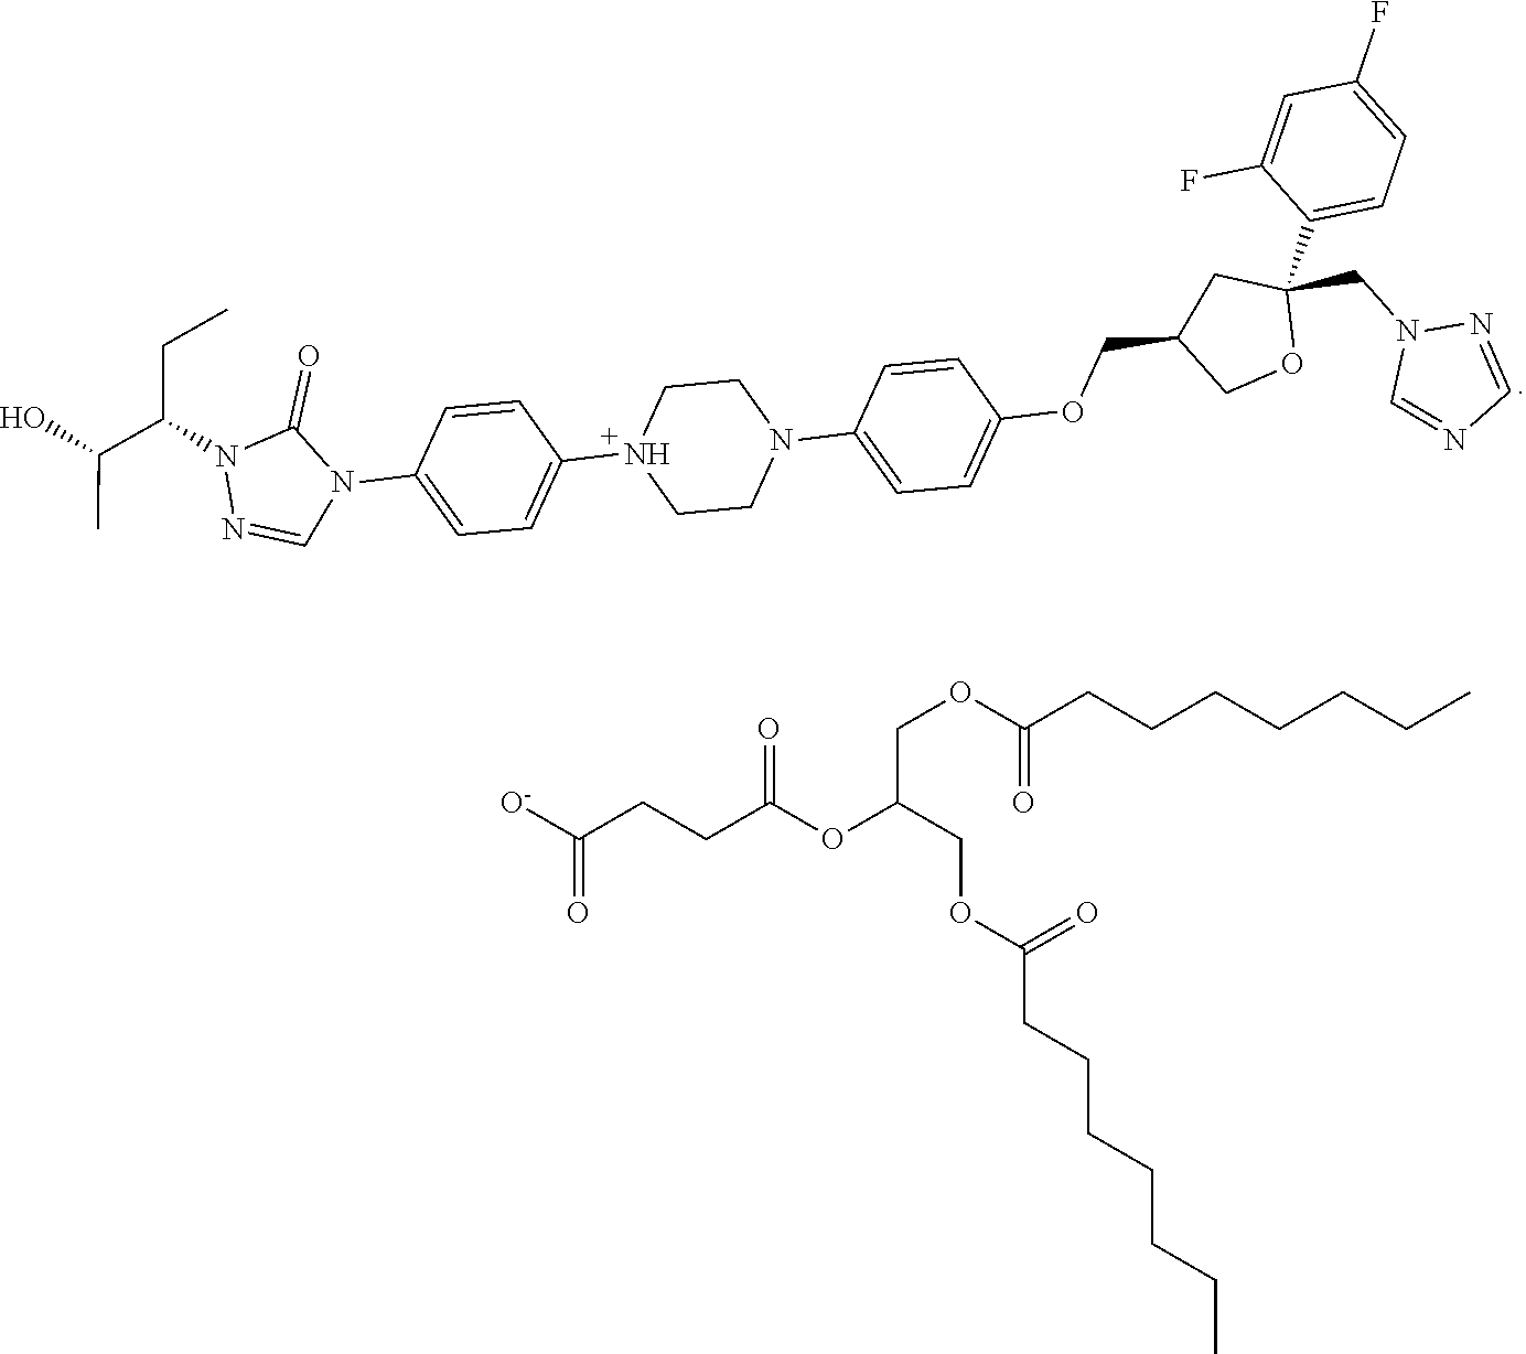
C1=NN(C(CC)C(C)O)C(=O)N1C1=CC=C(N2CCN(C3=CC=C(OCC4COC(C5=CC=C(F)C=C5F)(CN5N=CN=C5)C4)C=C3)CC2)C=C1.O(C(=O)CCCCCCC)CC(OC(CCC([O-])=O)=O)COC(CCCCCCC)=O
